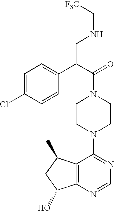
C12=C(N=CN=C1N1CCN(C(=O)C(C3=CC=C(Cl)C=C3)CNC[F3C])CC1)C(O)CC2C
